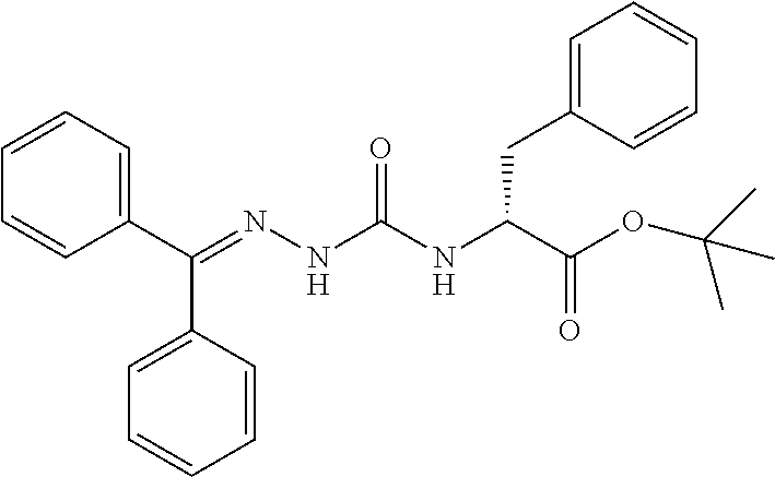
C1(C(=NNC(NC(C(OC(C)(C)C)=O)CC2=CC=CC=C2)=O)C2=CC=CC=C2)=CC=CC=C1
